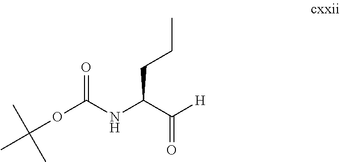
N(C(C([H])=O)CCC)C(OC(C)(C)C)=O
